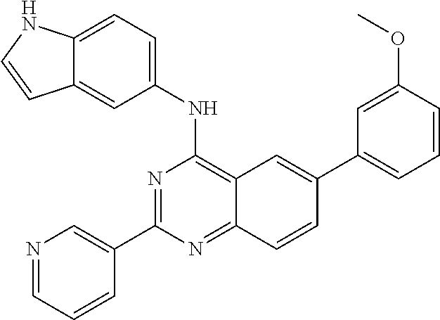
N1=CC=CC(C2=NC(NC3=CC=C4C(=C3)C=CN4)=C3C(=N2)C=CC(C2=CC=CC(OC)=C2)=C3)=C1
